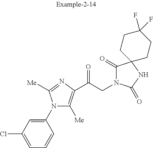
C1(N2C([Me])=C(C(CN3C(=O)C4(NC3=O)CCC(F)(F)CC4)=O)N=C2[Me])=CC(Cl)=CC=C1
